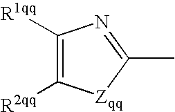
C1([R1qq])=C([R2qq])[Zqq]C(C)=N1
